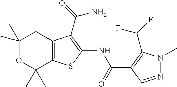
C1(C)(C)OC(C)(C)C2=C(C1)C(C(=O)N)=C(NC(C1=C(C(F)F)N(C)N=C1)=O)S2
